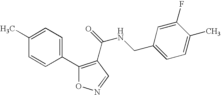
C1(C)=CC=C(C2=C(C(=O)NCC3=CC=C(C)C(F)=C3)C=NO2)C=C1
